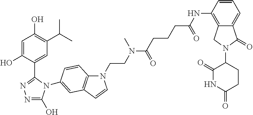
C1=C(O)C(C2=NN=C(O)N2C2=CC3=C(N(CCN(C(CCCC(NC4=C5C(=CC=C4)C(=O)N(C4C(=O)NC(=O)CC4)C5)=O)=O)C)C=C3)C=C2)=CC(C(C)C)=C1O
